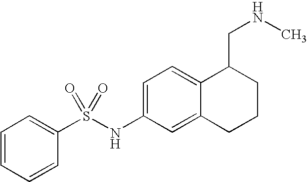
C1=CC=CC(S(NC2=CC=C3C(=C2)CCCC3CNC)(=O)=O)=C1
